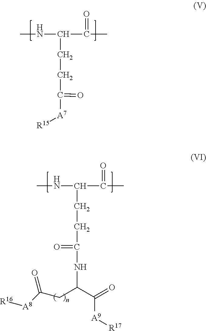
CNC(CCC(=O)[A7][R15])C(=O)C.CNC(CCC(=O)NC(CC([A8][R16])=O)C(=O)[A9][R17])C(=O)C
